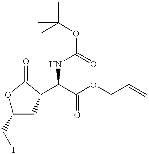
C(C(OCC=C)=O)(NC(OC(C)(C)C)=O)C1CC(CI)OC1=O
